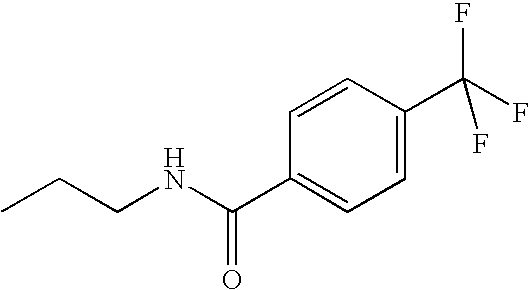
CCCNC(C1=CC=C(C(F)(F)F)C=C1)=O
